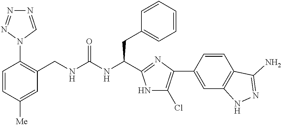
C1=CC([Me])=CC(CNC(NC(CC2=CC=CC=C2)C2=NC(C3=CC4=C(C=C3)C(N)=NN4)=C(Cl)N2)=O)=C1N1C=NN=N1
